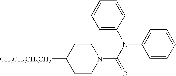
C1CN(C(N(C2=CC=CC=C2)C2=CC=CC=C2)=O)CCC1[CH2CH2CH2CH2]
